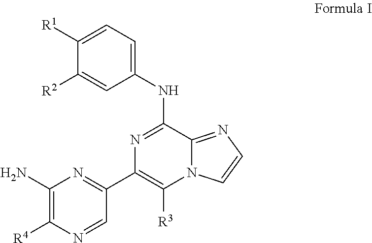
C1(N)=C([R4])N=CC(C2=C([R3])N3C(=NC=C3)C(NC3=CC=C([R1])C([R2])=C3)=N2)=N1
